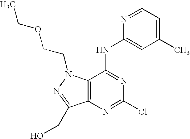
C12=C(N=C(Cl)N=C1NC1=CC(C)=CC=N1)C(CO)=NN2CCOCC
